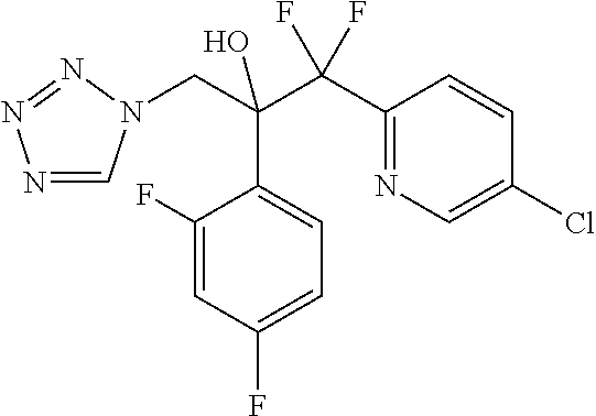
C1(F)=CC(F)=CC=C1C(C(C1=NC=C(Cl)C=C1)(F)F)(CN1C=NN=N1)O
